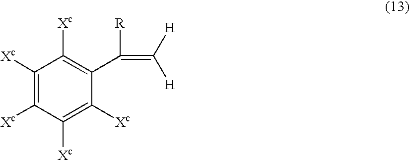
C1([Xc])=C([Xc])C([Xc])=C([Xc])C(C([R])=C([H])[H])=C1[Xc]
